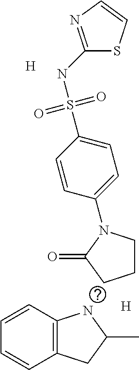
[H].[H].C1(NS(C2=CC=C(N3CCCC3=O)C=C2)(=O)=O)=NC=CS1.C12=C(C=CC=C1)NC(C)C2
